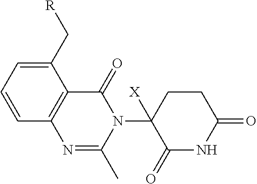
C1(C[R])=CC=CC2=C1C(=O)N(C1([X])C(=O)NC(=O)CC1)C(C)=N2
